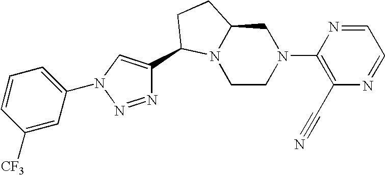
C1CN(C2=C(C#N)N=CC=N2)CC2N1C(C1=CN(C3=CC=CC([CF3])=C3)N=N1)CC2
